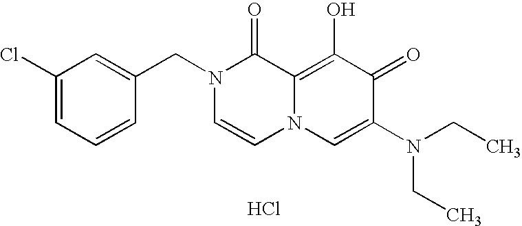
C1(Cl)=CC=CC(CN2C=CN3C(=C(O)C(=O)C(N(CC)CC)=C3)C2=O)=C1.Cl
